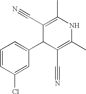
C1(C#N)=C(C)NC(C)=C(C#N)C1C1=CC=CC(Cl)=C1
